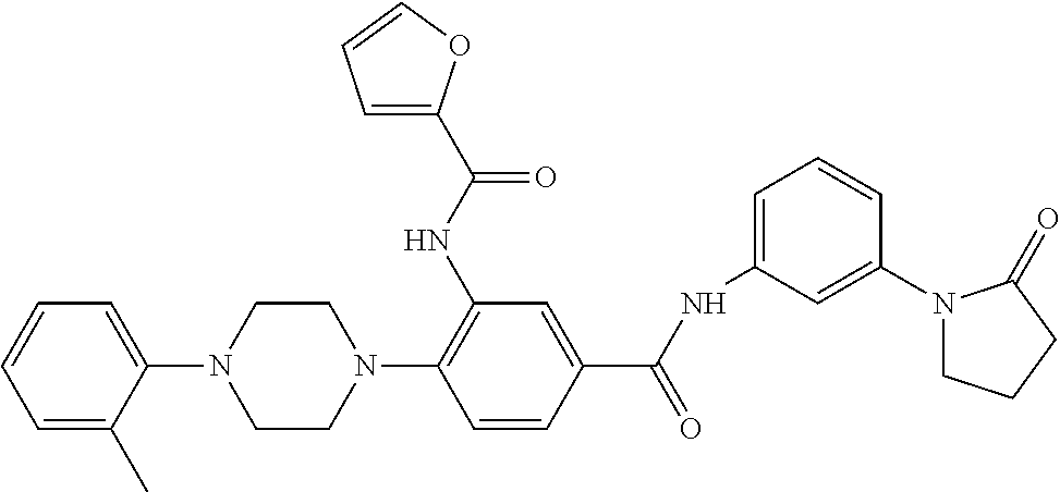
C1(N2CCN(C3=C(NC(C4=CC=CO4)=O)C=C(C(NC4=CC=CC(N5CCCC5=O)=C4)=O)C=C3)CC2)=CC=CC=C1C
